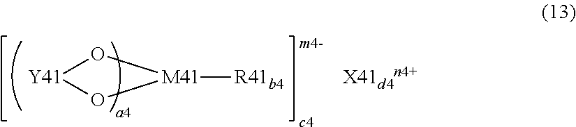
[Y41]1O[M41]([R41b4])O1.[X41d4n4+]
